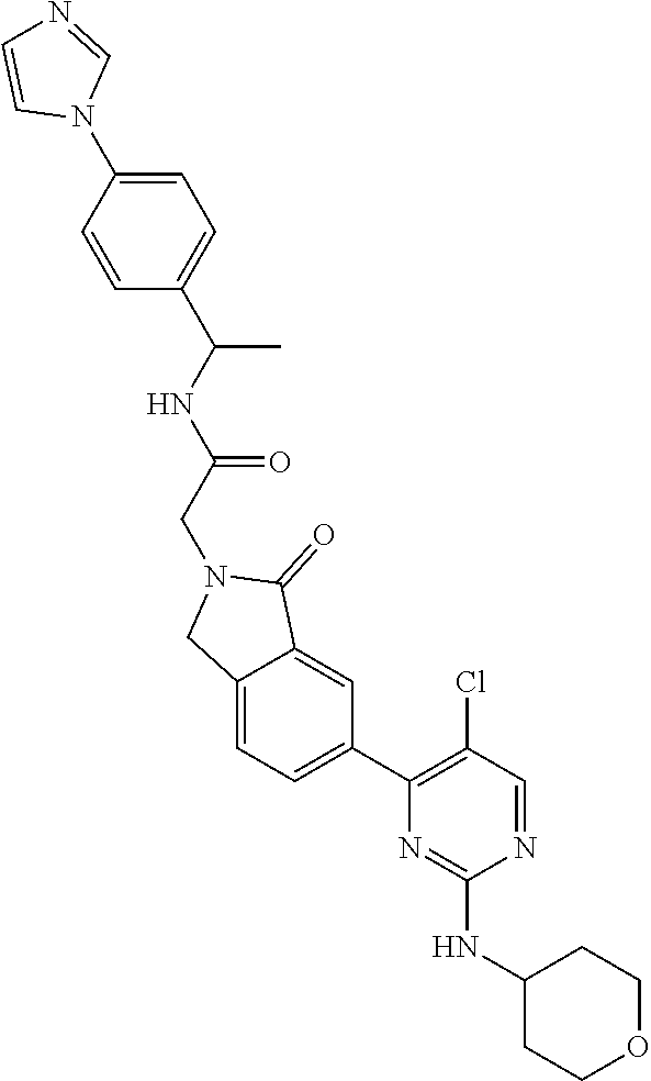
C1=C(N2C=NC=C2)C=CC(C(NC(=O)CN2CC3=CC=C(C4=C(Cl)C=NC(NC5CCOCC5)=N4)C=C3C2=O)C)=C1
